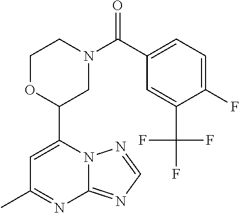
N12C(=NC=N1)N=C(C)C=C2C1CN(C(=O)C2=CC=C(F)C(C(F)(F)F)=C2)CCO1
